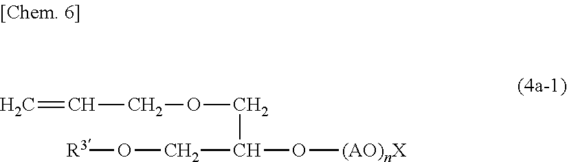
C=CCOCC(CO[R3])O[(AO)nX]
